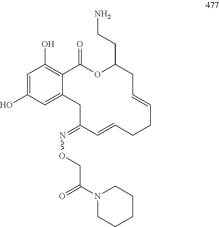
C1=C(O)C=C2C(=C1O)C(=O)OC(CCN)CC=CCCC=CC(=NOCC(N1CCCCC1)=O)C2
